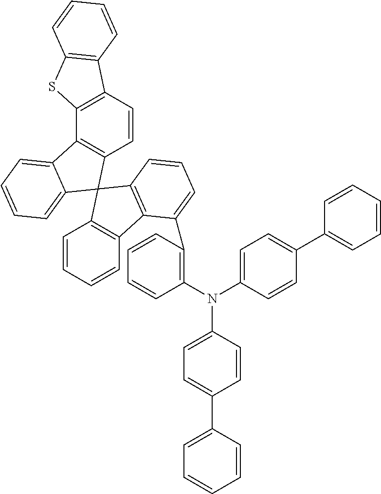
C1=CC=CC2=C1C1(C3=C2C(C2=C(N(C4=CC=C(C5=CC=CC=C5)C=C4)C4=CC=C(C5=CC=CC=C5)C=C4)C=CC=C2)=CC=C3)C2=C(C3=C(C=C2)C2=C(S3)C=CC=C2)C2=CC=CC=C21
